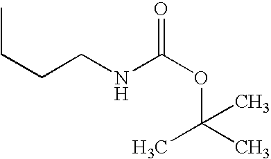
O(C(C)(C)C)C(NCCCC)=O
